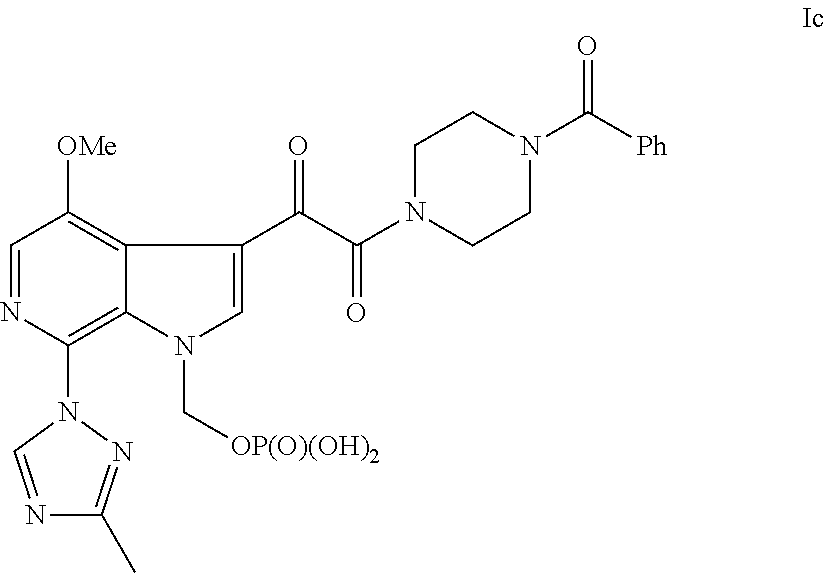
C1=NC(N2C=NC(C)=N2)=C2C(=C1[OMe])C(C(=O)C(N1CCN(C([Ph])=O)CC1)=O)=CN2C[OP(O)(OH)2]
